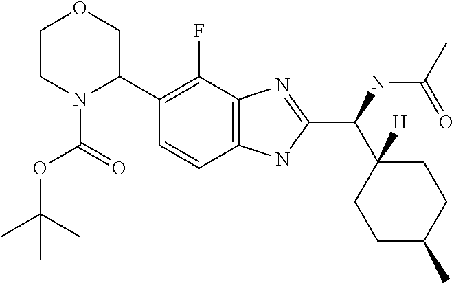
C1CN(C(=O)OC(C)(C)C)C(C2=C(F)C3=C(C=C2)NC(C(C2([H])CCC(C)CC2)NC(C)=O)=N3)CO1
